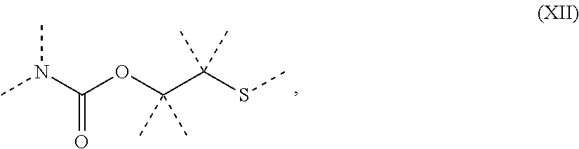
CN(C(OC(C(SC)(C)C)(C)C)=O)C
